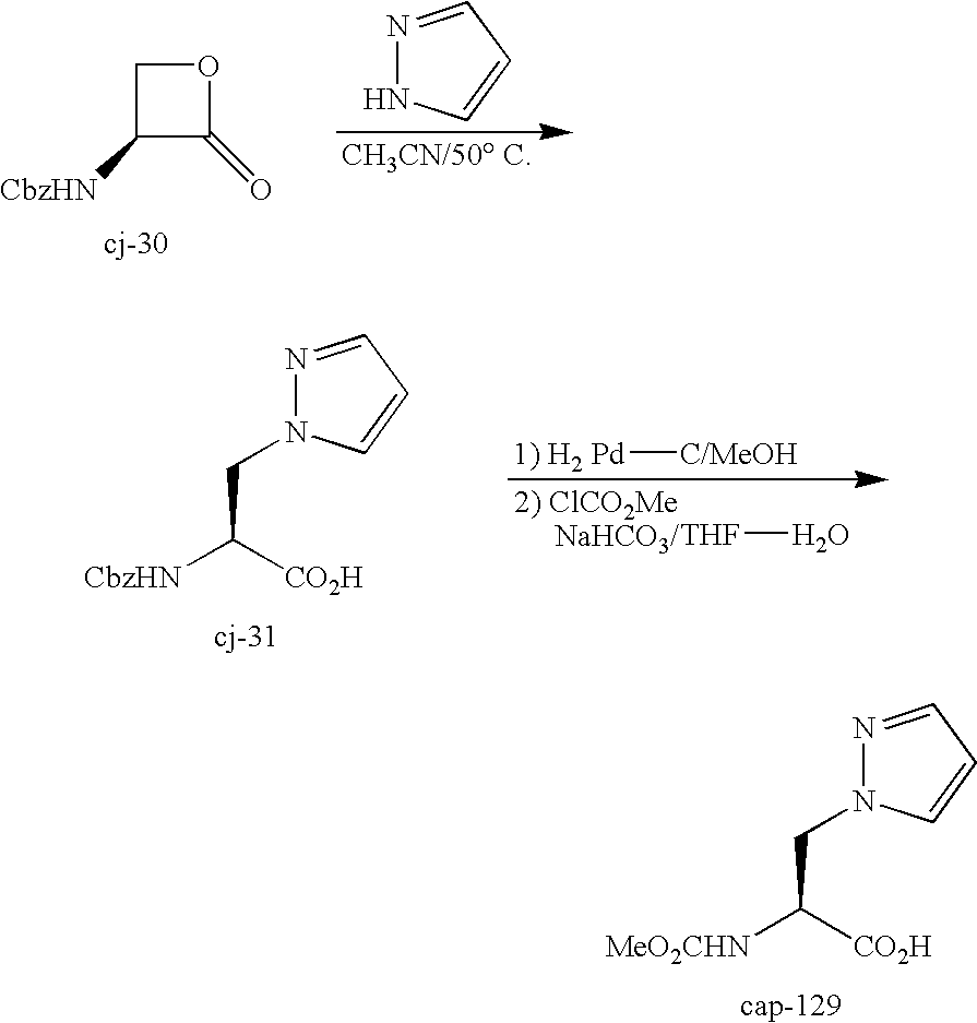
C1([CbzHN])C(=O)OC1.N1=CC=CN1.C(C([MeO2CHN])[CO2H])N1N=CC=C1.N1=CC=CN1CC([CbzHN])[CO2H].[THF]O.[Pd][C/MeOH]
